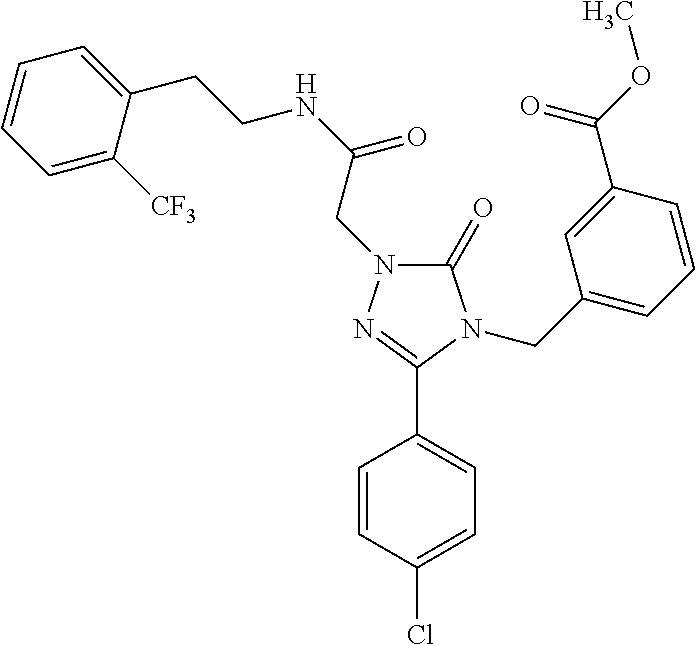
C1(=O)N(CC(NCCC2=CC=CC=C2[CF3])=O)N=C(C2=CC=C(Cl)C=C2)N1CC1=CC=CC(C(OC)=O)=C1
